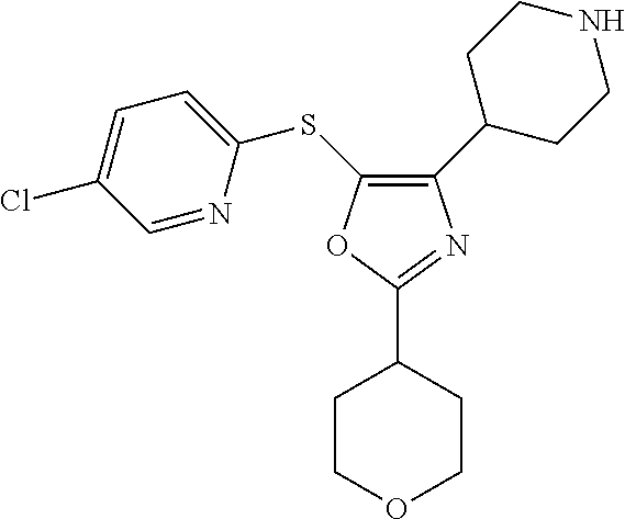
C1(C2CCNCC2)=C(SC2=CC=C(Cl)C=N2)OC(C2CCOCC2)=N1
